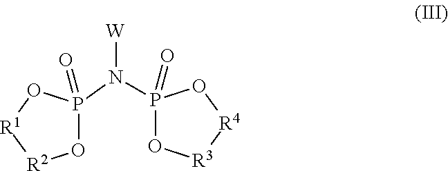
O1P(N(P2(=O)O[R3][R4]O2)[W])(=O)O[R1][R2]1
